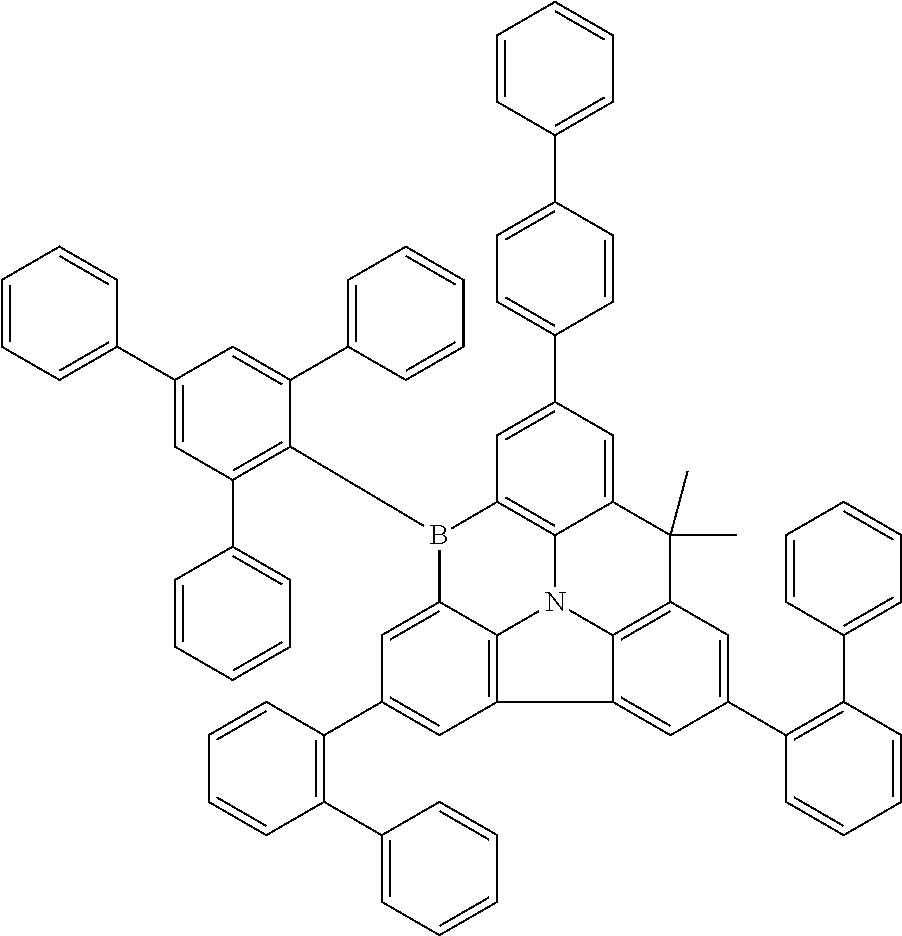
C1(C2=CC(C3=CC=CC=C3)=C(B3C4=CC(C5=C(C6=CC=CC=C6)C=CC=C5)=CC5=C4N4C6=C3C=C(C3=CC=C(C7=CC=CC=C7)C=C3)C=C6C(C)(C)C3=C4C5=CC(C4=C(C5=CC=CC=C5)C=CC=C4)=C3)C(C3=CC=CC=C3)=C2)=CC=CC=C1
